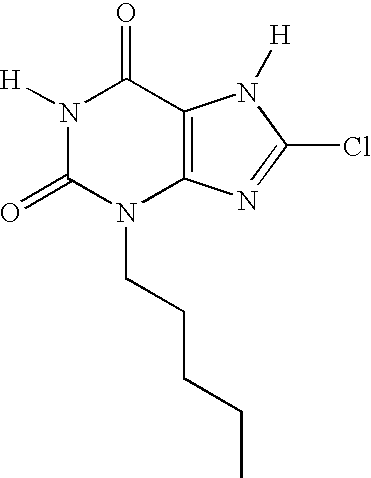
N1([H])C(=O)N(CCCCC)C2=C(C1=O)N([H])C(Cl)=N2
